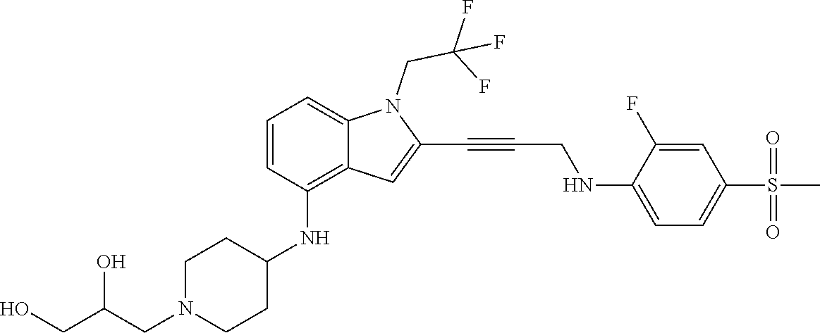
C(C#CC1=CC2=C(NC3CCN(CC(CO)O)CC3)C=CC=C2N1CC(F)(F)F)NC1=CC=C(S(C)(=O)=O)C=C1F
